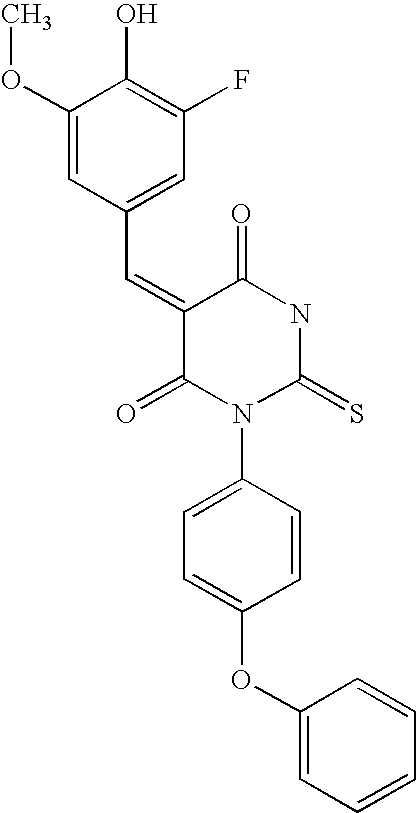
C1(OC)=CC(C=C2C(=O)N(C3=CC=C(OC4=CC=CC=C4)C=C3)C(=S)NC2=O)=CC(F)=C1O
